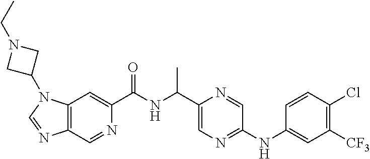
C12=C(C=NC(C(NC(C3=CN=C(NC4=CC([CF3])=C(Cl)C=C4)C=N3)C)=O)=C1)N=CN2C1CN(CC)C1
